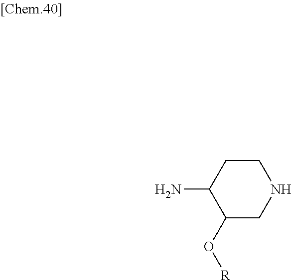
NC1C(O[R])CNCC1
